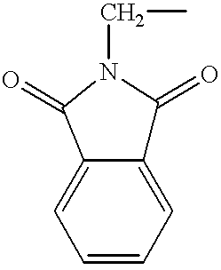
C1=CC=C2C(=C1)C(=O)N(CC)C2=O
